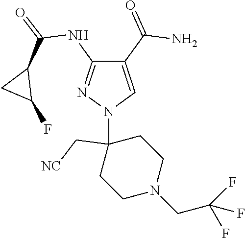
C1(C(=O)N)=CN(C2(C[NC])CCN(CC(F)(F)F)CC2)N=C1NC(=O)C1CC1F
